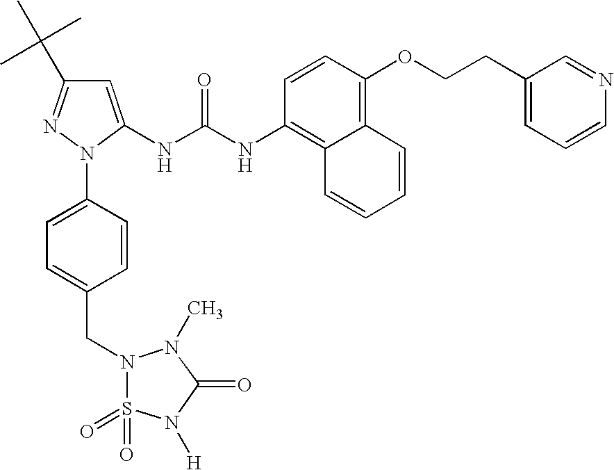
C1=C(NC(NC2=C3C(=C(OCCC4=CC=CN=C4)C=C2)C=CC=C3)=O)N(C2=CC=C(CN3S(=O)(=O)N([H])C(=O)N3C)C=C2)N=C1C(C)(C)C
